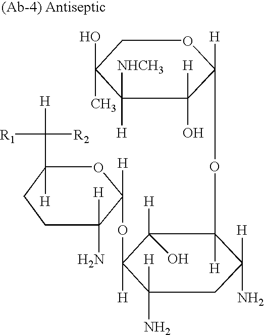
C1([NHCH3])([H])C([H])(O)C([H])(OC2([H])C([H])(N)CC([H])(N)C([H])(OC3([H])C([H])(N)CCC([H])(C([H])([R2])[R1])O3)C2([H])O)OCC1(C)O
